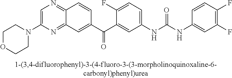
C1=C(N2CCOCC2)N=C2C(=N1)C=CC(C(C1=CC(NC(NC3=CC(F)=C(F)C=C3)=O)=CC=C1F)=O)=C2
